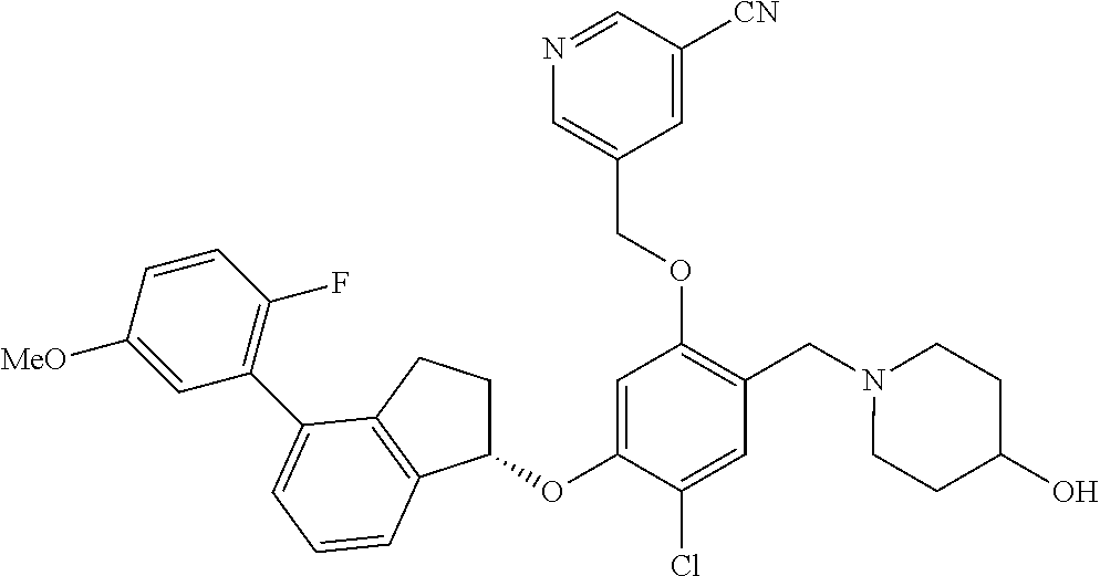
C1=C(OC2CCC3=C2C=CC=C3C2=C(F)C=CC([MeO])=C2)C(Cl)=CC(CN2CCC(O)CC2)=C1OCC1=CN=CC([CN])=C1
